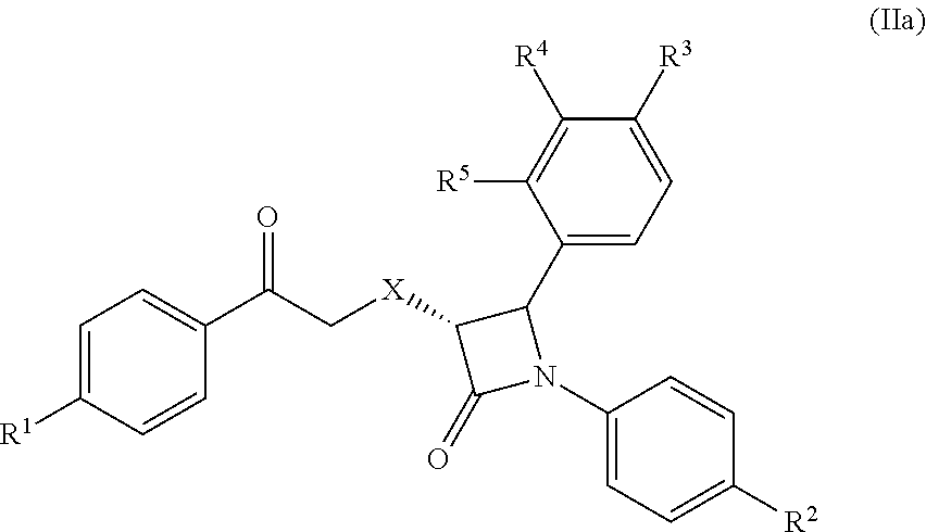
C1=C([R1])C=CC(C(C[X]C2C(=O)N(C3=CC=C([R2])C=C3)C2C2=CC=C([R3])C([R4])=C2[R5])=O)=C1
